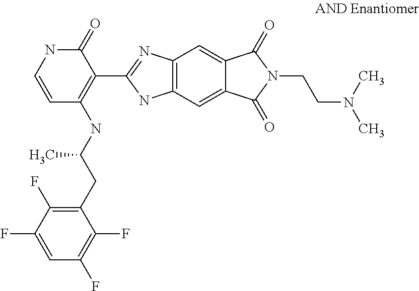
C1(CC(NC2=C(C3=NC4=C(N3)C=C3C(=C4)C(=O)N(CCN(C)C)C3=O)C(=O)NC=C2)C)=C(F)C(F)=CC(F)=C1F
